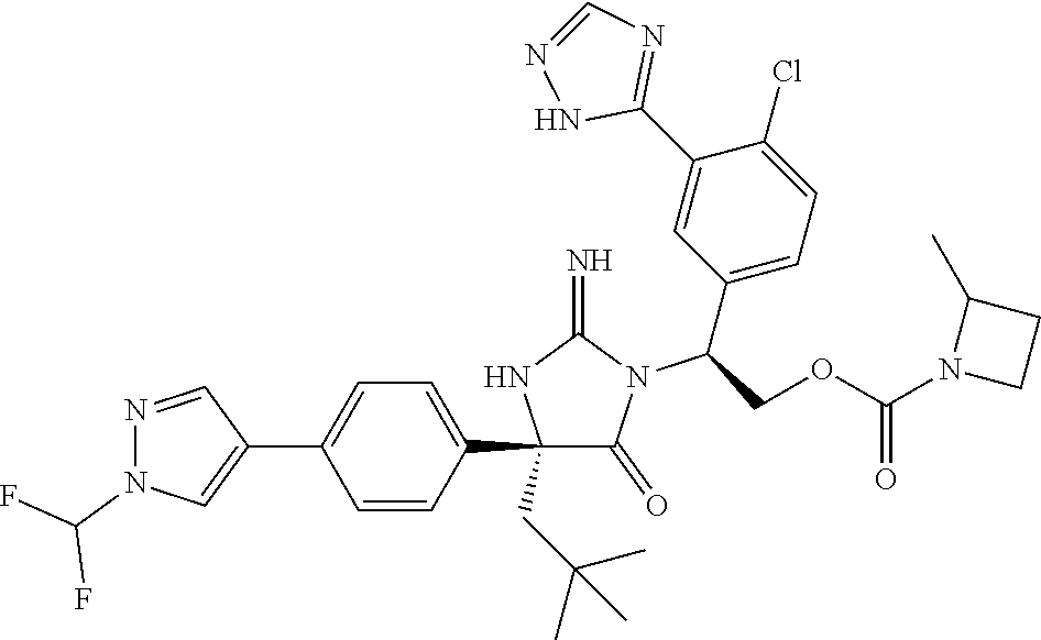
C1(C2=CC=C(C3=CN(C(F)F)N=C3)C=C2)(CC(C)(C)C)C(=O)N(C(C2=CC=C(Cl)C(C3=NC=NN3)=C2)COC(N2CCC2C)=O)C(=N)N1
